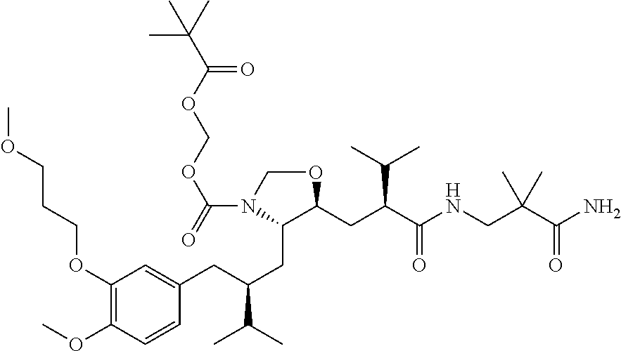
C1(CC(CC2=CC(OCCCOC)=C(OC)C=C2)C(C)C)C(CC(C(NCC(C(N)=O)(C)C)=O)C(C)C)OCN1C(OCOC(=O)C(C)(C)C)=O
